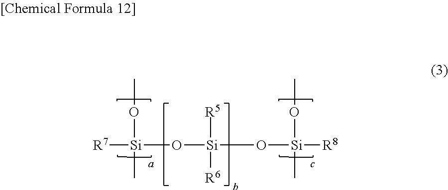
[R7][Si](O[Si](O[Si]([R8])(OC)C)([R5])[R6])(OC)C
